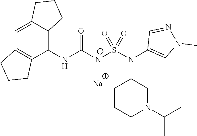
C1(NC([N-]S(N(C2=CN(C)N=C2)C2CCCN(C(C)C)C2)(=O)=O)=O)=C2C(=CC3=C1CCC3)CCC2.[Na]
